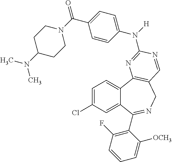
C1=C(Cl)C=C2C(=C1)C1=C(CN=C2C2=C(F)C=CC=C2[OCH3])C=NC(N(C2=CC=C(C(N3CCC(N(C)C)CC3)=O)C=C2)[H])=N1
